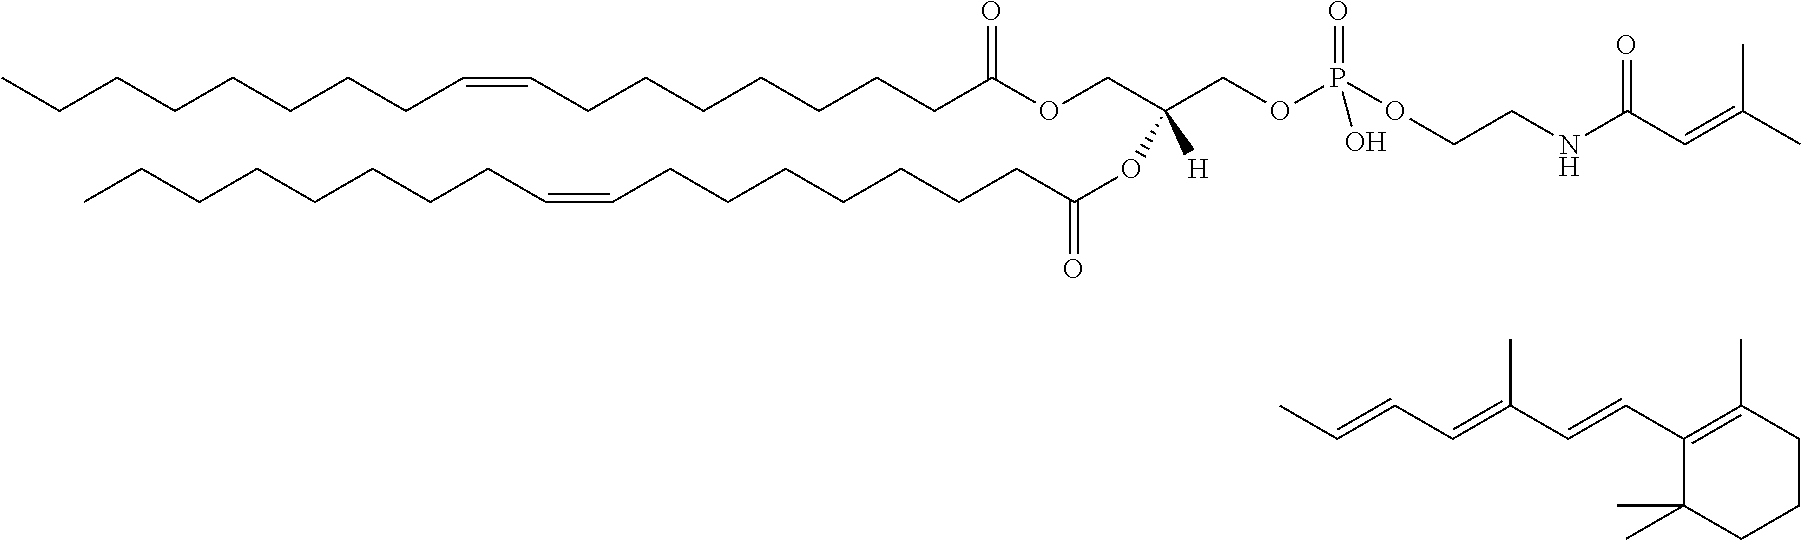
CCCCCCCCC=CCCCCCCCC(OCC(COP(OCCNC(C=C(C)C)=O)(O)=O)(OC(CCCCCCCC=CCCCCCCCC)=O)[H])=O.CC=CC=C(C=CC1=C(C)CCCC1(C)C)C
